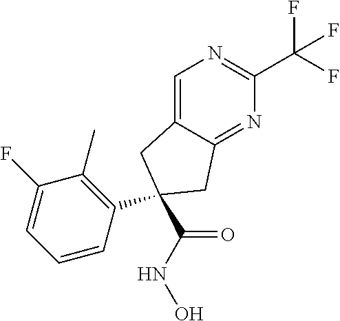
C1=C2C(=NC(C(F)(F)F)=N1)CC(C1=C(C)C(F)=CC=C1)(C(=O)NO)C2
